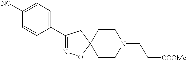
[NC]C1=CC=C(C2=NOC3(C2)CCN(CC[COOMe])CC3)C=C1
